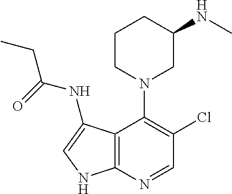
C12=C(N=CC(Cl)=C1N1CC(NC)CCC1)NC=C2NC(=O)CC
